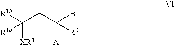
[R1b]C(CC(B)([A])[R3])([XR4])[R1a]
